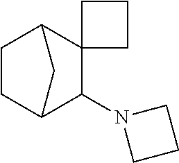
C1C2C(N3CCC3)C3(C(C1)C2)CCC3
